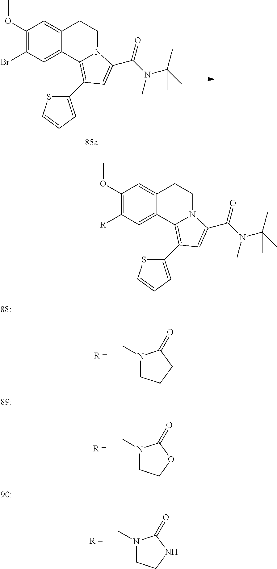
C1(OC)=C(Br)C=C2C(=C1)CCN1C2=C(C2=CC=CS2)C=C1C(N(C)C(C)(C)C)=O.N1(C)CCCC1=O.N1(C)CCOC1=O.N1(C)CCNC1=O.C1(OC)=C([R])C=C2C(=C1)CCN1C2=C(C2=CC=CS2)C=C1C(N(C)C(C)(C)C)=O
